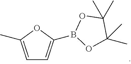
C1=C(C)OC(B2OC(C)(C)C(C)(C)O2)=C1
